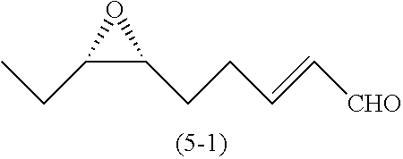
C1(CC)C(CCC=C[CHO])O1
